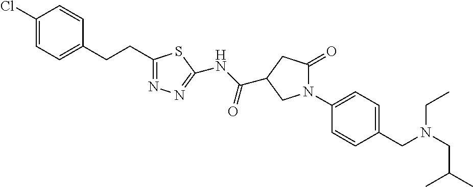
C1(Cl)=CC=C(CCC2=NN=C(NC(=O)C3CC(=O)N(C4=CC=C(CN(CC)CC(C)C)C=C4)C3)S2)C=C1
